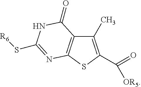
C1(C)=C(C(=O)[OR5])SC2=C1C(=O)NC(S[R6])=N2
